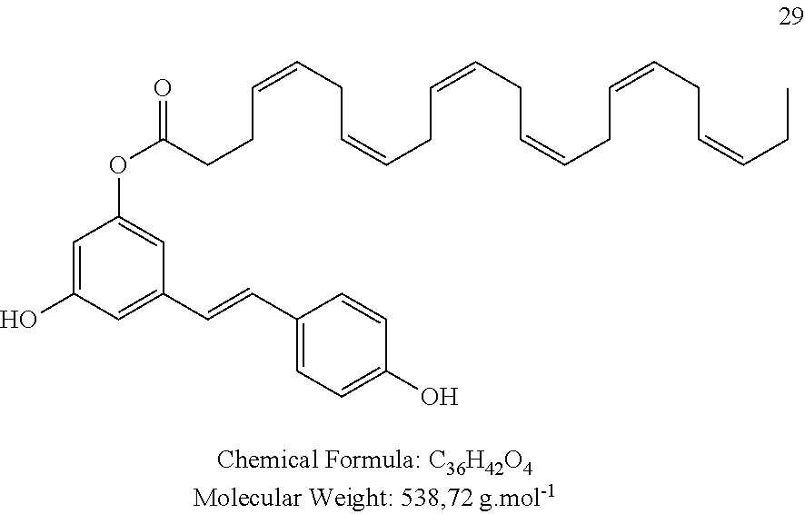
C1=C(O)C=C(C=CC2=CC=C(O)C=C2)C=C1OC(=O)CCC=CCC=CCC=CCC=CCC=CCC=CCC
